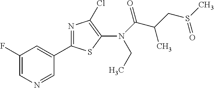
C1=C(F)C=C(C2=NC(Cl)=C(N(C(C(CS(C)=O)C)=O)CC)S2)C=N1
